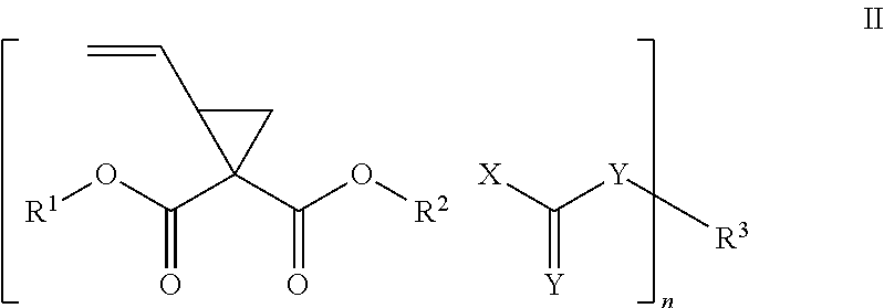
[R1]OC(C1(C(O[R2])=O)CC1C=C)=O.[X]C([Y][R3])=[Y]
